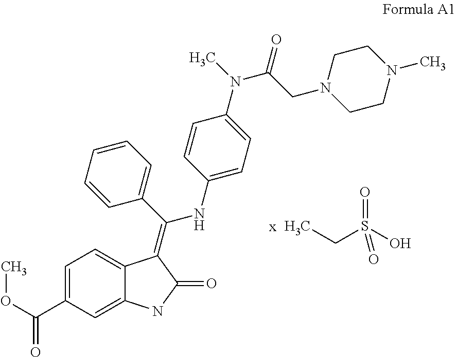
CCS(O)(=O)=O.C1=C(C(OC)=O)C=C2C(=C1)C(=C(C1=CC=CC=C1)NC1=CC=C(N(C)C(CN3CCN(C)CC3)=O)C=C1)C(=O)N2
